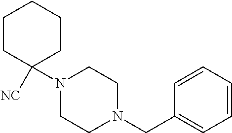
C1CC([NC])(N2CCN(CC3=CC=CC=C3)CC2)CCC1
